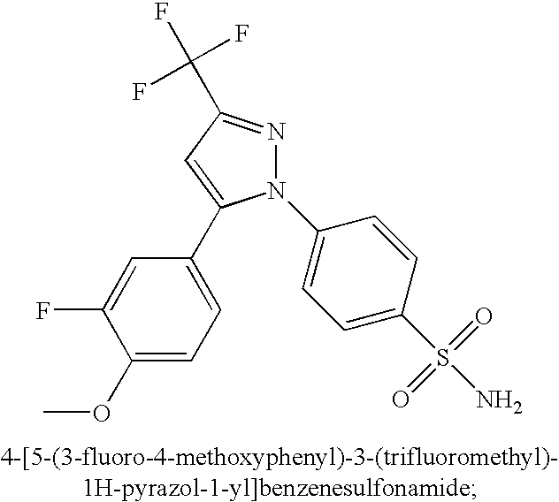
N1(C2=CC=C(S(N)(=O)=O)C=C2)N=C(C(F)(F)F)C=C1C1=CC=C(OC)C(F)=C1
